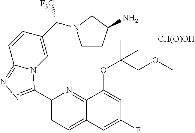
C1(C2=NN=C3N2C=C(C([F3C])N2CCC(N)C2)C=C3)=CC=C2C(=N1)C(OC(C)(COC)C)=CC(F)=C2.[CH(O)OH]
